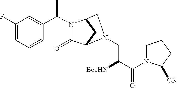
C1(F)=CC=CC(C(N2C(=O)C3CC2CN3CC([BocHN])C(=O)N2CCCC2[CN])C)=C1
